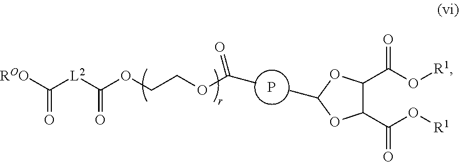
P.C1(C(O[R1])=O)C(C(O[R1])=O)OC(C)O1.CC(=O)OCCOC([L2]C([ROO])=O)=O
